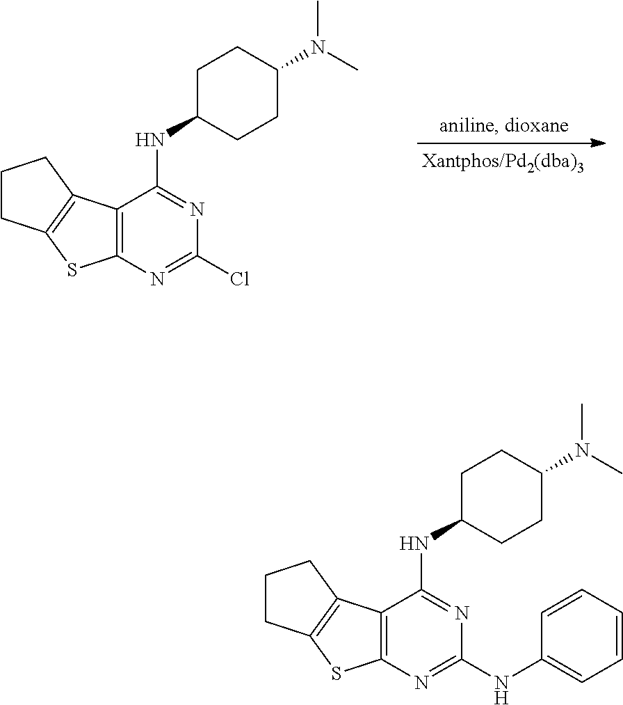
C12=C(N=C(NC3=CC=CC=C3)N=C1NC1CCC(N(C)C)CC1)SC1=C2CCC1.C12=C(N=C(Cl)N=C1NC1CCC(N(C)C)CC1)SC1=C2CCC1
